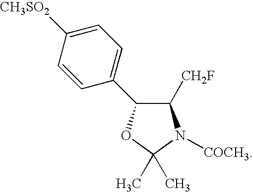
C1=CC(C2C([CH2F])N([COCH3])C(C)(C)O2)=CC=C1[CH3SO2]
